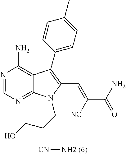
N1=CN=C2C(=C1N)C(C1=CC=C(C)C=C1)=C(C=C(C(N)=O)[NC])N2CCCO.[CN][NH2 (6)]
